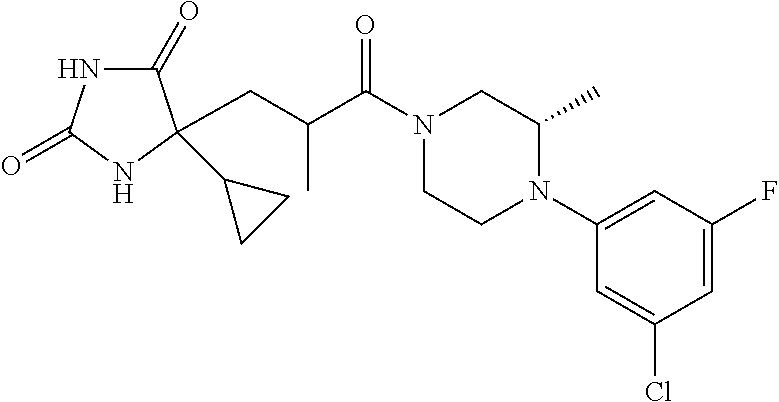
C1(=O)NC(=O)NC1(C1CC1)CC(C(N1CCN(C2=CC(F)=CC(Cl)=C2)C(C)C1)=O)C
